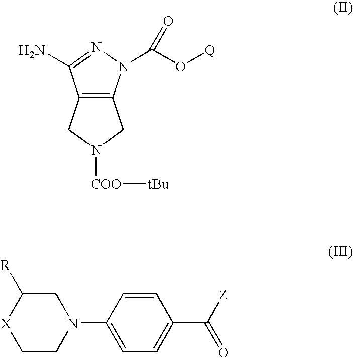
C12=C(N(C(O[Q])=O)N=C1N)CN([COO][tBu])C2.C1CN(C2=CC=C(C(=O)[Z])C=C2)CC([R])[X]1
